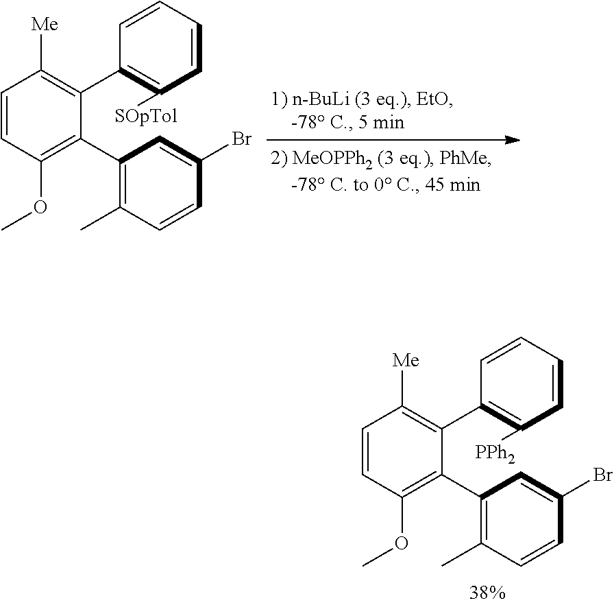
C1=CC(OC)=C(C2=C(C)C=CC(Br)=C2)C(C2=C([PPh2])C=CC=C2)=C1[Me].C1=CC(OC)=C(C2=C(C)C=CC(Br)=C2)C(C2=C([SOpTol])C=CC=C2)=C1[Me]
